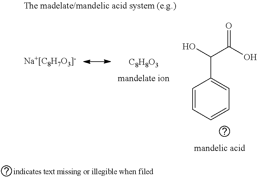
C1=CC=CC=C1C(O)C(O)=O.[Na+[C8H7O3]-].[C8H8O3]
